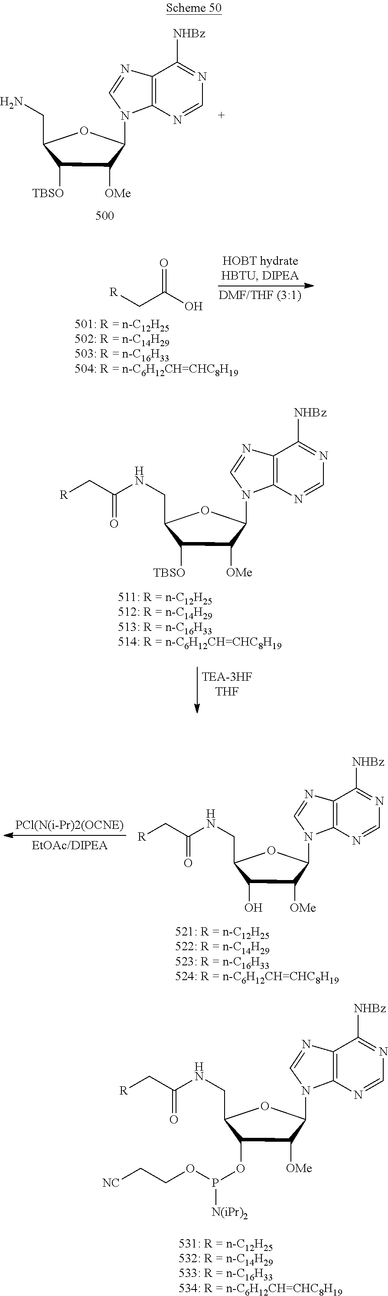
C1([TBSO])C([OMe])C(N2C3=C(N=C2)C([NHBz])=NC=N3)OC1CN.[R]CC(O)=O.C1([TBSO])C([OMe])C(N2C3=C(N=C2)C([NHBz])=NC=N3)OC1CNC(C[R])=O.C1(O)C([OMe])C(N2C3=C(N=C2)C([NHBz])=NC=N3)OC1CNC(C[R])=O.C1(OP(OCC[NC])[N(iPr)2])C([OMe])C(N2C3=C(N=C2)C([NHBz])=NC=N3)OC1CNC(C[R])=O
